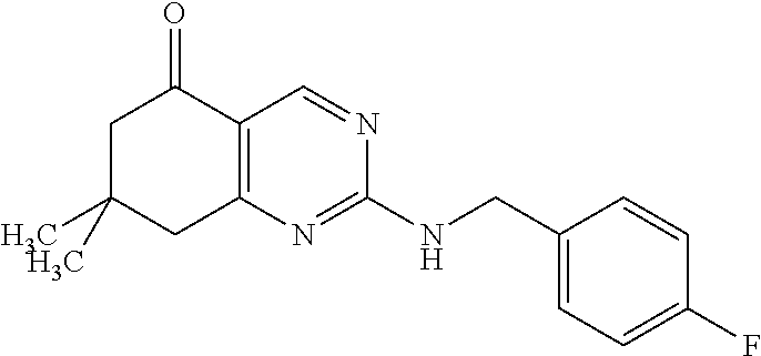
CC1(C)CC2=C(C(=O)C1)C=NC(NCC1=CC=C(F)C=C1)=N2
